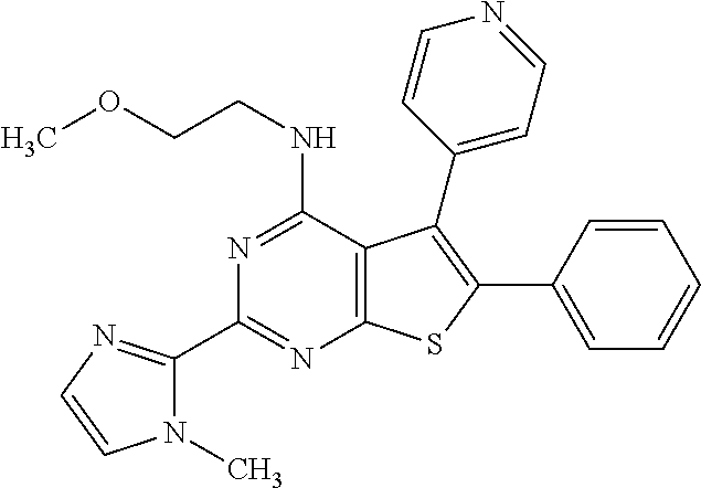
C1(C2=NC=CN2C)=NC2=C(C(NCCOC)=N1)C(C1=CC=NC=C1)=C(C1=CC=CC=C1)S2
